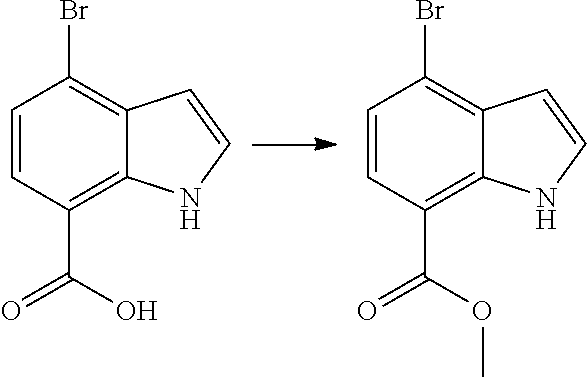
C1=CC(C(O)=O)=C2C(=C1Br)C=CN2.C1=CC(C(OC)=O)=C2C(=C1Br)C=CN2
